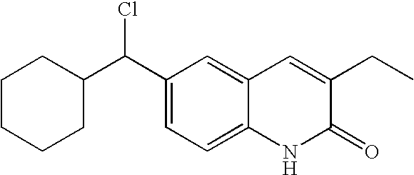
C1CCCC(C(C2=CC=C3C(=C2)C=C(CC)C(=O)N3)Cl)C1
